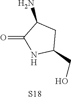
C1(CO)CC(N)C(=O)N1.[S18]
